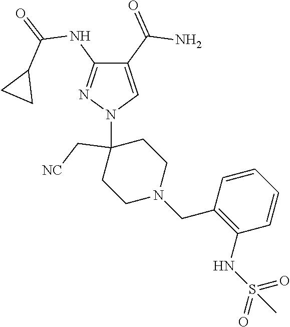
C1(C(=O)N)=CN(C2(C[NC])CCN(CC3=C(NS(=O)(=O)C)C=CC=C3)CC2)N=C1NC(=O)C1CC1
